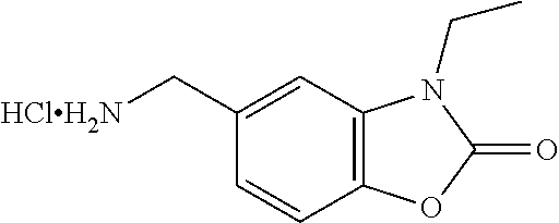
C1=CC2=C(C=C1C[HClH2N])N(CC)C(=O)O2
